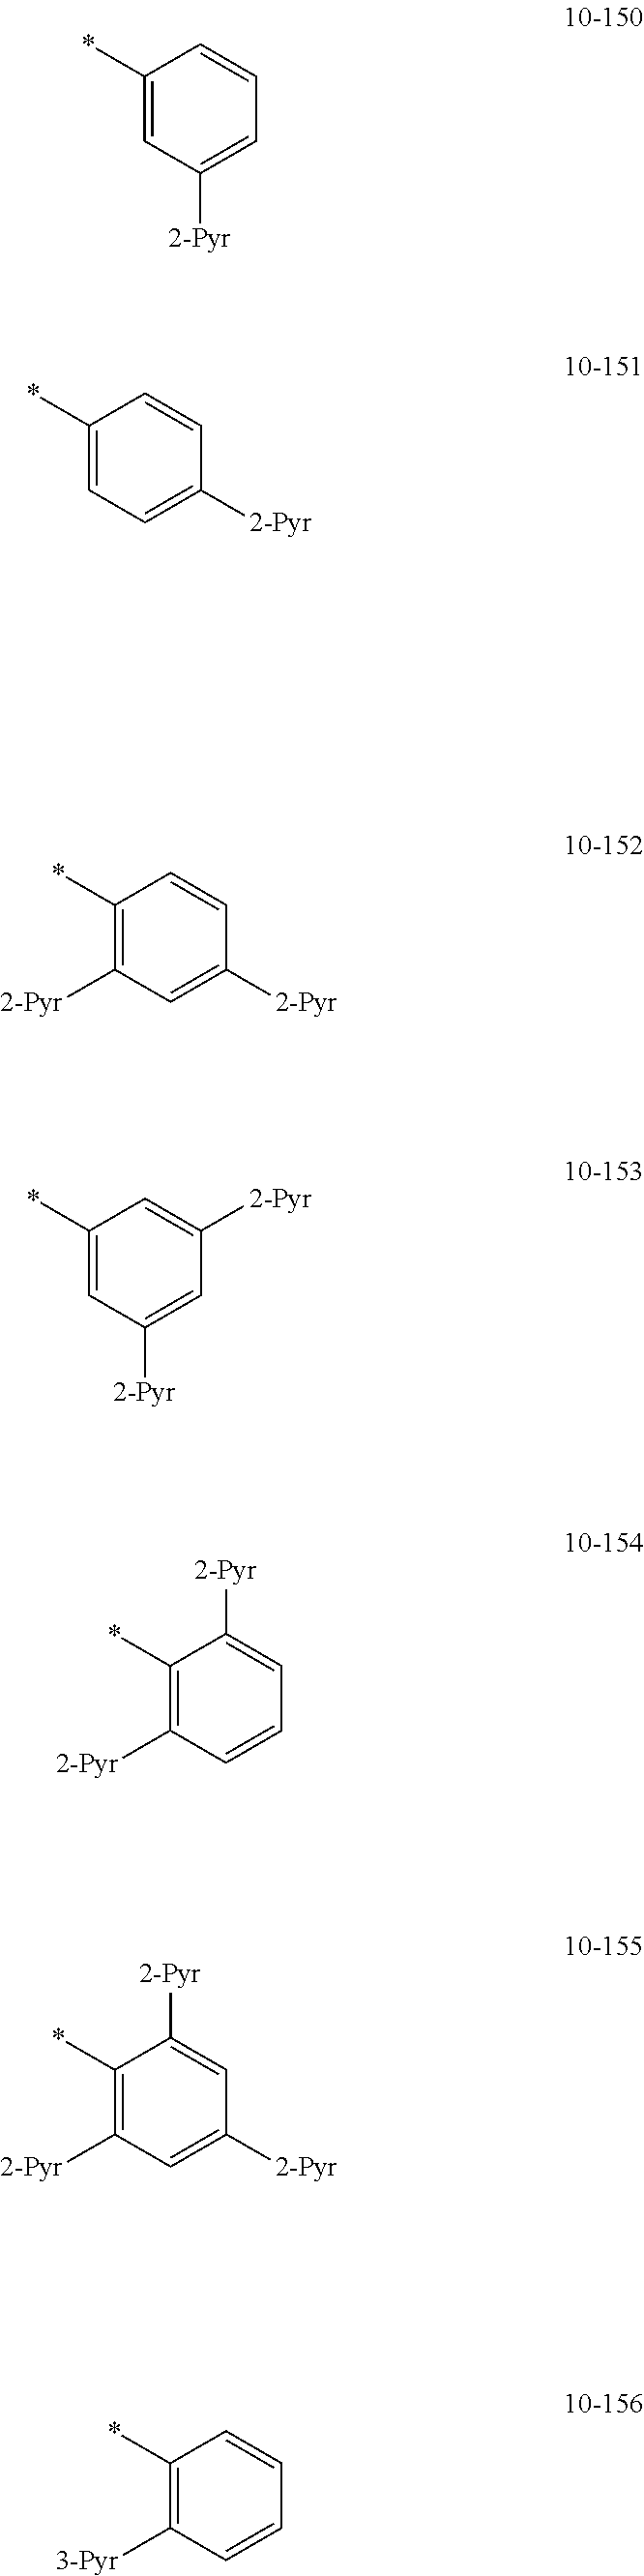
C1(*)=CC([2-Pyr])=CC=C1.C1(*)=CC=C([2-Pyr])C=C1.C1(*)=C([2-Pyr])C=C([2-Pyr])C=C1.C1(*)=CC([2-Pyr])=CC([2-Pyr])=C1.C1(*)=C([2-Pyr])C=CC=C1[2-Pyr].C1(*)=C([2-Pyr])C=C([2-Pyr])C=C1[2-Pyr].C1(*)=C([3-Pyr])C=CC=C1
